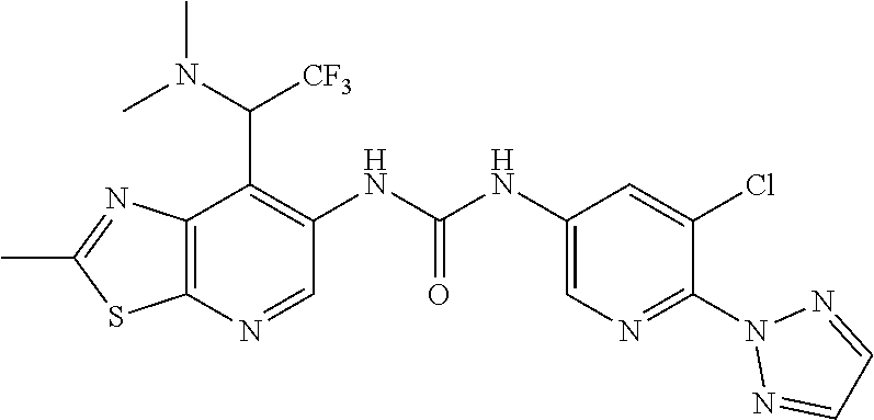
C1=NN(C2=NC=C(NC(NC3=C(C(N(C)C)[CF3])C4=C(SC(C)=N4)N=C3)=O)C=C2Cl)N=C1
